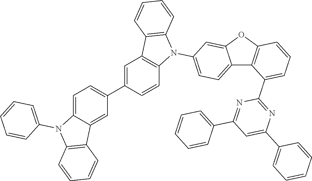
C1=C2C(=CC(C3=CC4=C(C=C3)N(C3=CC=C5C(=C3)OC3=C5C(C5=NC(C6=CC=CC=C6)=CC(C6=CC=CC=C6)=N5)=CC=C3)C3=C4C=CC=C3)=C1)C1=C(N2C2=CC=CC=C2)C=CC=C1
